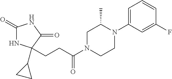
C1(=O)NC(C2CC2)(CCC(N2CCN(C3=CC=CC(F)=C3)C(C)C2)=O)C(=O)N1
